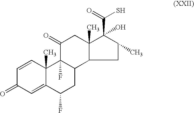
C1=CC2(C)C(=CC1=O)C(F)CC1C2(F)C(=O)CC2(C)C(O)(C(=O)S)C(C)CC12
